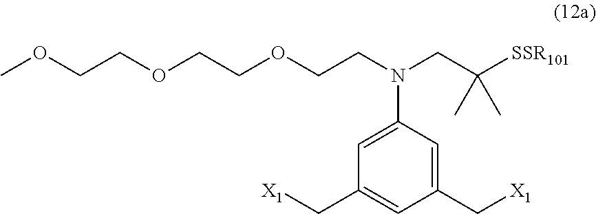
[X1]CC1=CC(C[X1])=CC(N(CC([SSR101])(C)C)CCOCCOCCOC)=C1
